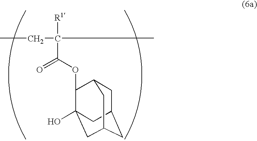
CCC(C)([R1])C(OC1C2(O)CC3CC(CC1C3)C2)=O
